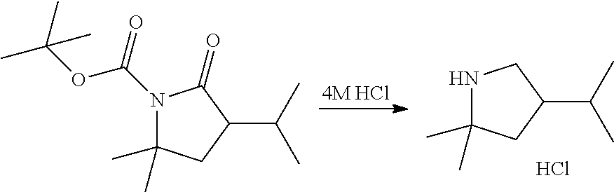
N1C(C)(C)CC(C(C)C)C1.Cl.N1(C(OC(C)(C)C)=O)C(C)(C)CC(C(C)C)C1=O
